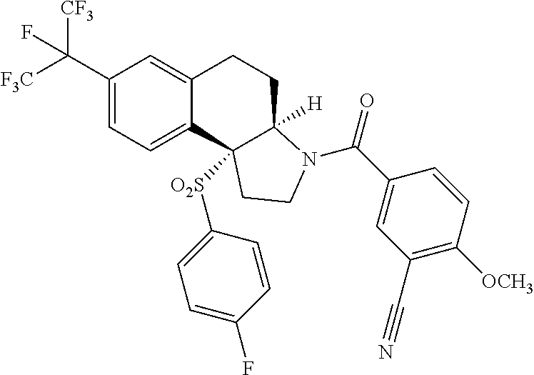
C(C1=CC=C2C(=C1)CCC1([H])C2([O2S]C2=CC=C(F)C=C2)CCN1C(=O)C1=CC(C#N)=C([OCH3])C=C1)([F3C])([CF3])F
